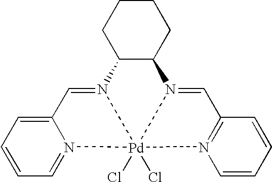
C1CC2C(CC1)N1=CC3=N(C=CC=C3)[Pd]13(Cl)(Cl)N2=CC1=CC=CC=N13
